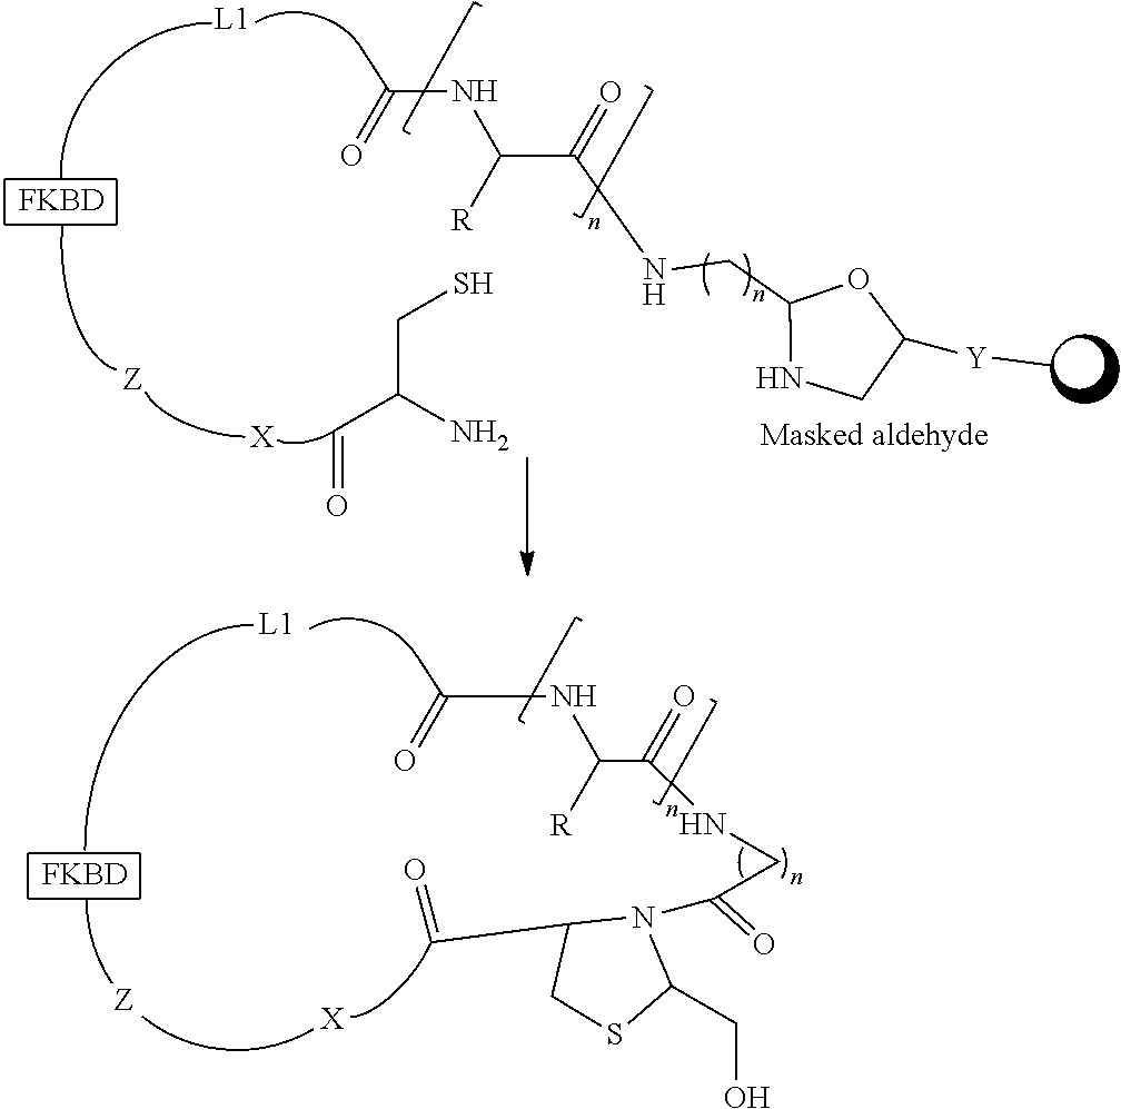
[L1].[FKBD].[X].[L1].[FKBD].[X].C(=O)C(N)CS.N(C(C(=O)NCC1NCC([Y]C)O1)[R])C(=O)C.N(C(C(=O)NCC(N1C(C=O)CSC1CO)=O)[R])C(=O)C
